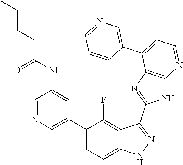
C1=NC=C(C2=CC=C3C(=C2F)C(C2=NC4=C(N2)N=CC=C4C2=CN=CC=C2)=NN3)C=C1NC(CCCC)=O
